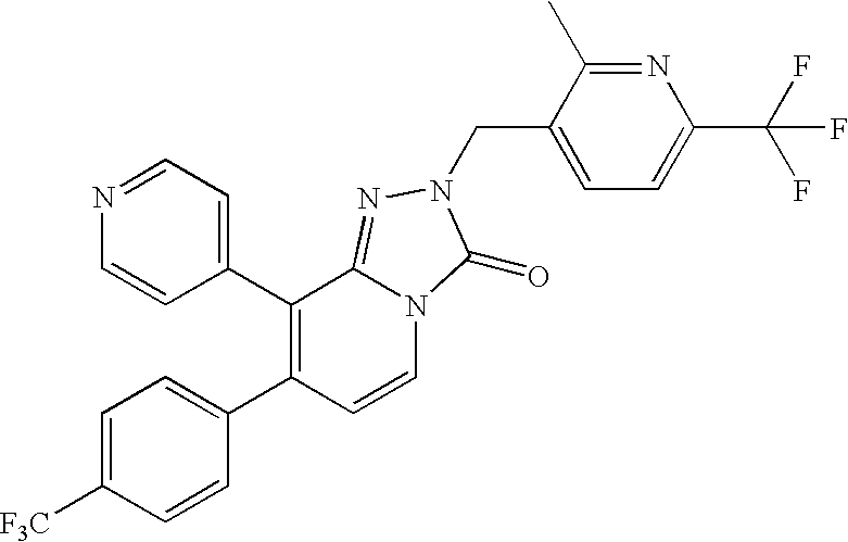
C1=CC(C2=C(C3=CC=C([F3C])C=C3)C=CN3C2=NN(CC2=CC=C(C(F)(F)F)N=C2C)C3=O)=CC=N1
